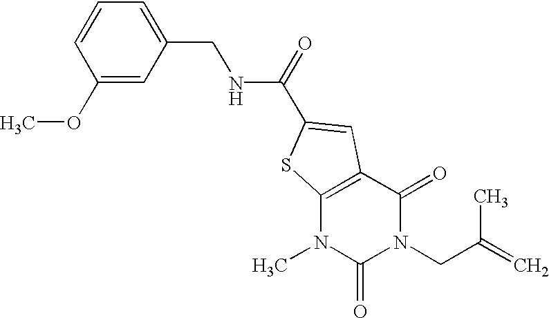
C1(OC)=CC(CNC(=O)C2=CC3=C(N(C)C(=O)N(CC(=C)C)C3=O)S2)=CC=C1
